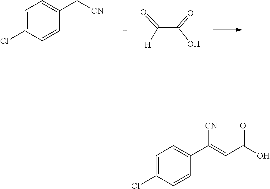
C1=C(Cl)C=CC(C[CN])=C1.C(C(=O)O)([H])=O.C1=C(Cl)C=CC(C(=CC(O)=O)[CN])=C1
